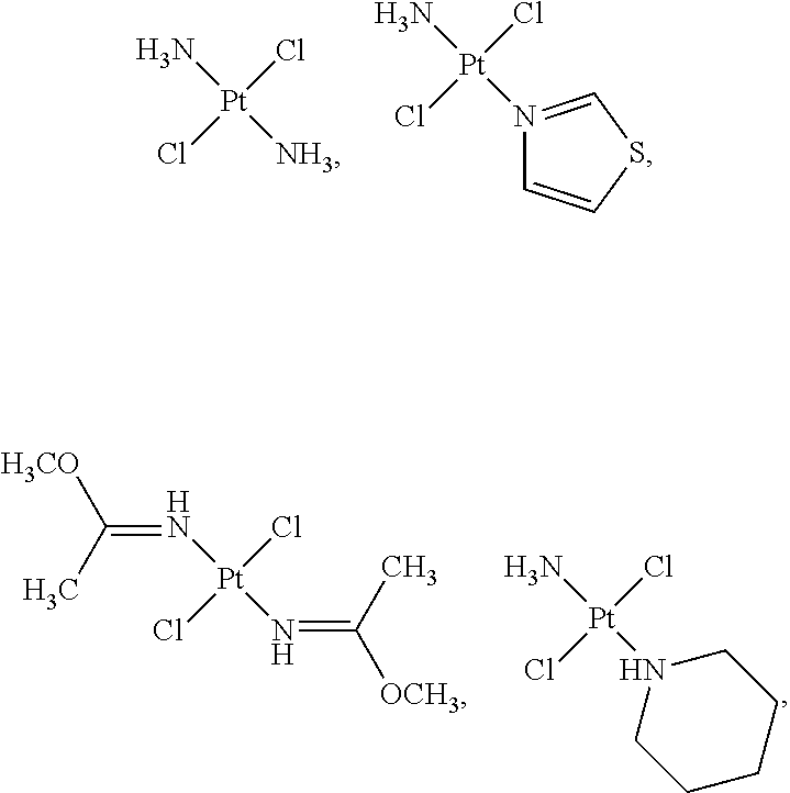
N[Pt](Cl)(Cl)[NH3].N[Pt](Cl)(Cl)N1=CSC=C1.N([Pt](Cl)(Cl)N=C([OCH3])C)=C(C)[H3CO].N[Pt](Cl)(Cl)N1CCCCC1
